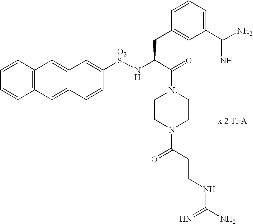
C1=CC2=C(C=C1)C=C1C(=C2)C=C([O2S]NC(C(=O)N2CCN(C(=O)CCNC(=N)N)CC2)CC2=CC(C(N)=N)=CC=C2)C=C1
